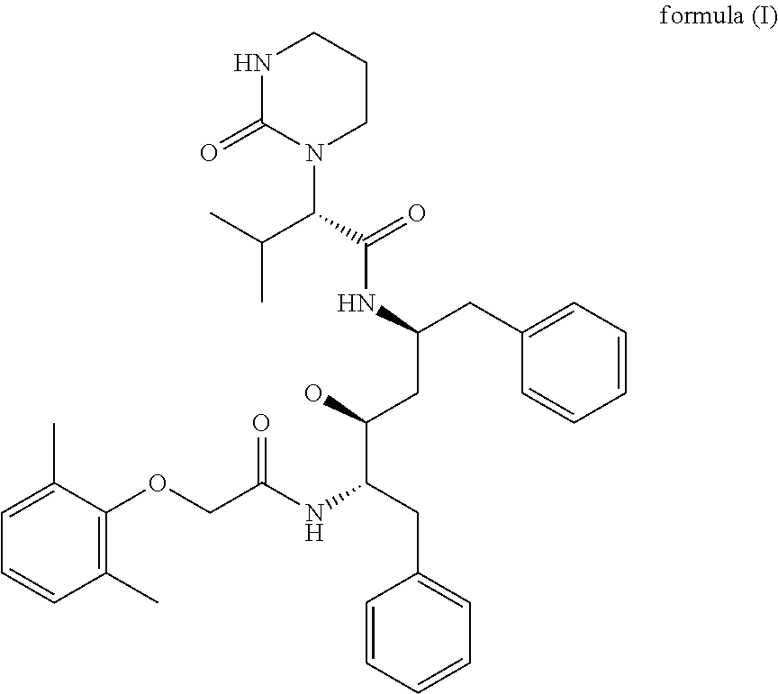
C1=C(C)C(OCC(NC(CC2=CC=CC=C2)C(O)CC(CC2=CC=CC=C2)NC(C(C(C)C)N2CCCNC2=O)=O)=O)=C(C)C=C1
